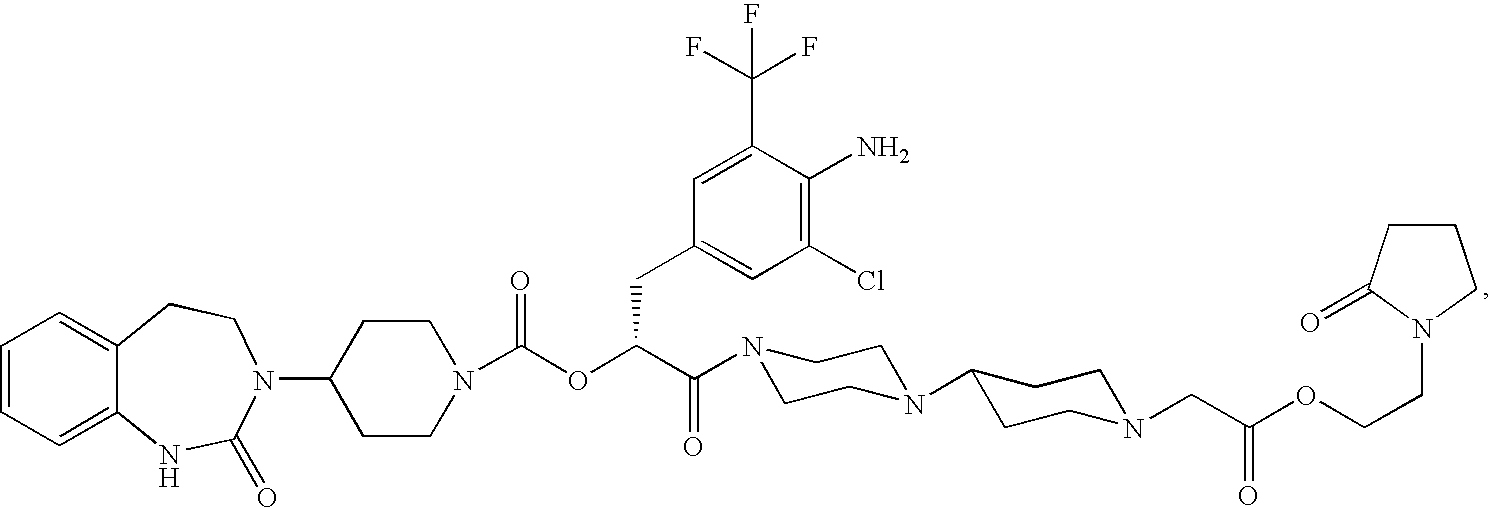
C1=CC=C2C(=C1)CCN(C1CCN(C(OC(C(=O)N3CCN(C4CCN(CC(OCCN5C(=O)CCC5)=O)CC4)CC3)CC3=CC(Cl)=C(N)C(C(F)(F)F)=C3)=O)CC1)C(=O)N2
